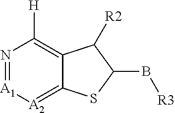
C12=[A2][A1]=NC([H])=C1C([R2])C(B[R3])S2
